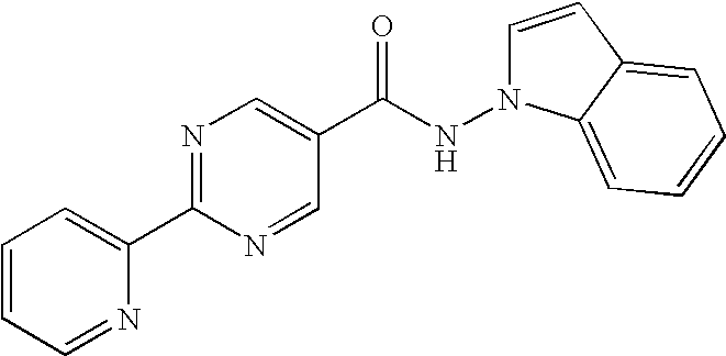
C1=CC=NC(C2=NC=C(C(NN3C=CC4=CC=CC=C34)=O)C=N2)=C1
